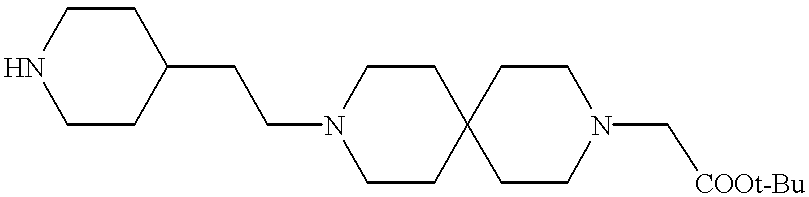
C1CC2(CCN1CCC1CCNCC1)CCN(C[COOt-Bu])CC2
